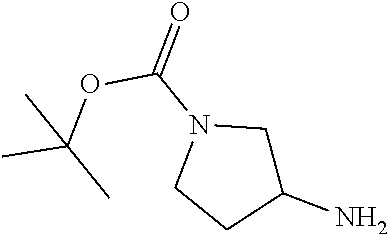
C1(N)CN(C(OC(C)(C)C)=O)CC1
